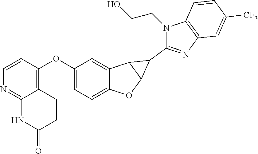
C1=CC(OC2=CC=C3C(=C2)C2C(O3)C2C2=NC3=C(N2CCO)C=CC([CF3])=C3)=C2C(=N1)NC(=O)CC2
